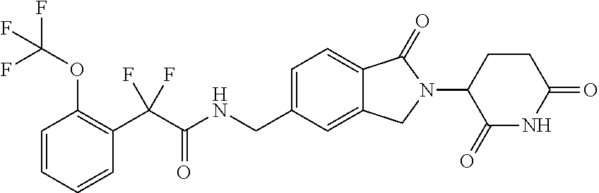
C1=CC=CC(C(C(=O)NCC2=CC=C3C(=C2)CN(C2C(=O)NC(=O)CC2)C3=O)(F)F)=C1OC(F)(F)F
